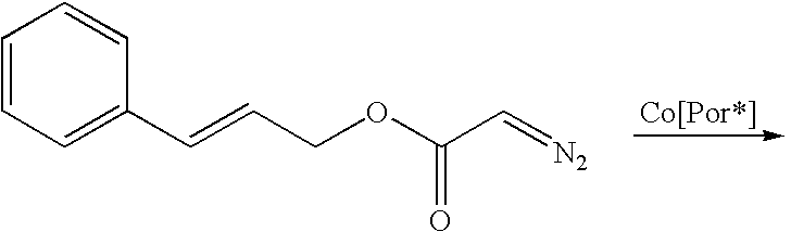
C1(C=CCOC(=O)C=[N2])=CC=CC=C1
